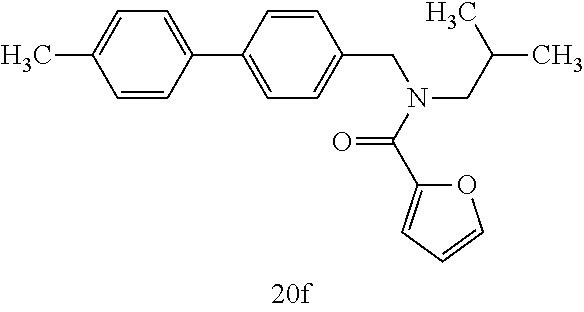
C1=CC(C2=CC=C(CN(CC(C)C)C(C3=CC=CO3)=O)C=C2)=CC=C1C
